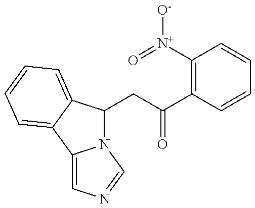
N12C(CC(C3=C([N+](=O)[O-])C=CC=C3)=O)C3=CC=CC=C3C1=CN=C2
